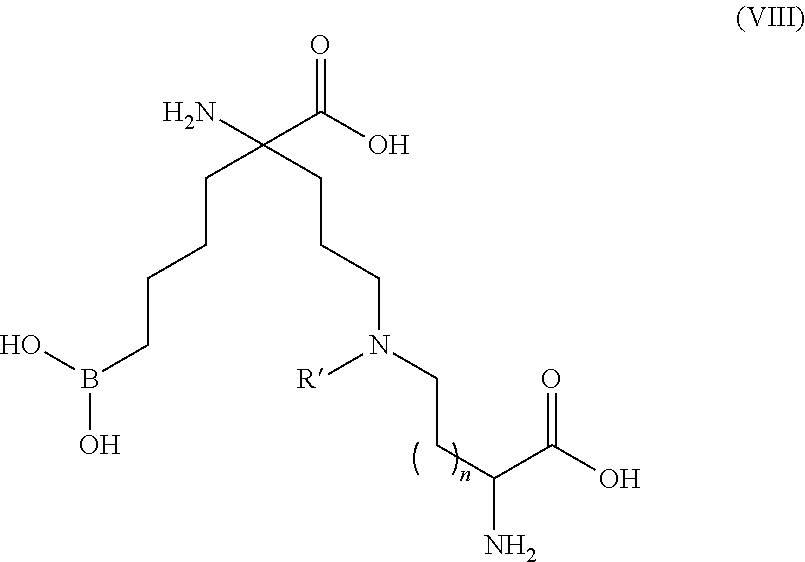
C(C(O)=O)(N)(CCCN(CCC(N)C(O)=O)[R])CCCCB(O)O
